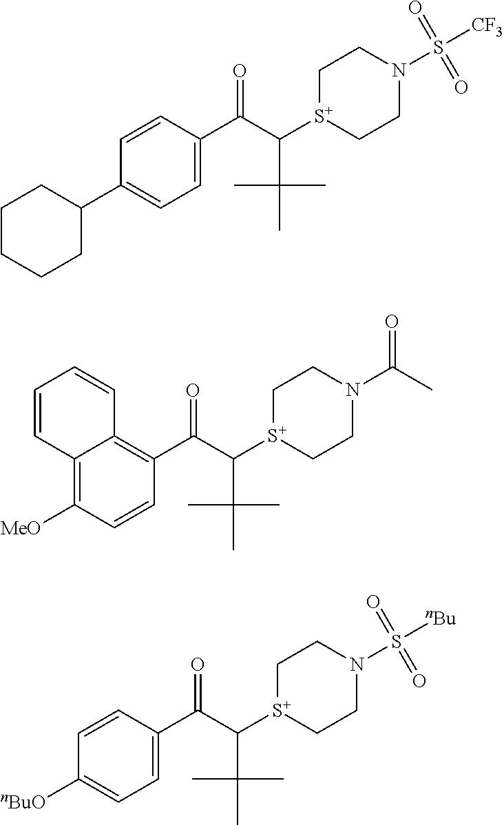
C1=C(C(C([S+]2CCN(S([CF3])(=O)=O)CC2)C(C)(C)C)=O)C=CC(C2CCCCC2)=C1.C1=CC([MeO])=C2C(=C1C(C([S+]1CCN(C(C)=O)CC1)C(C)(C)C)=O)C=CC=C2.C1=C(C(C([S+]2CCN(S([nBu])(=O)=O)CC2)C(C)(C)C)=O)C=CC([nBuO])=C1
